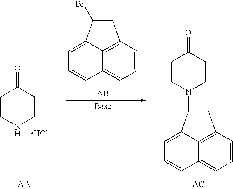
N1(C2C3=CC=CC4=CC=CC(=C43)C2)CCC(=O)CC1.C1=C2C(Br)CC3=C2C(=CC=C3)C=C1.C1CNCCC1=O.Cl
